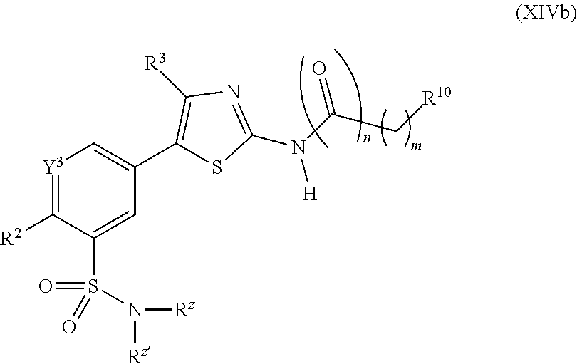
C1([R2])=[Y3]C=C(C2=C([R3])N=C(N(C(=O)C[R10])[H])S2)C=C1S(N([Rz])[Rz])(=O)=O
